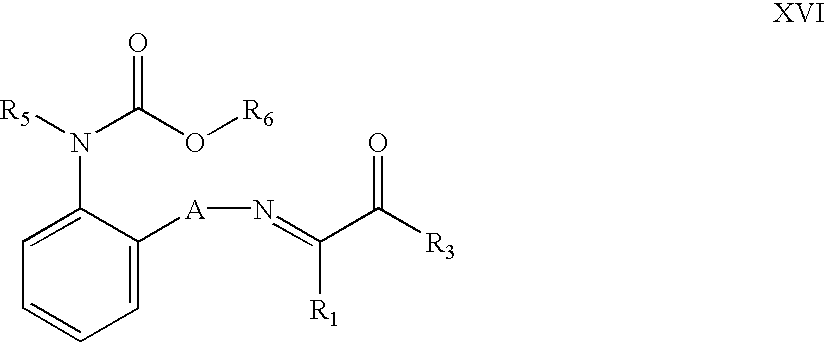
C1=C([A]N=C(C([R3])=O)[R1])C(N(C(=O)O[R6])[R5])=CC=C1
